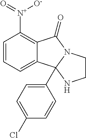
C12=C([N+](=O)[O-])C=CC=C1C1(C3=CC=C(Cl)C=C3)N(C2=O)CCN1
